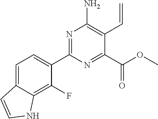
N1=C(C2=CC=C3C(=C2F)NC=C3)N=C(C(OC)=O)C(C=C)=C1N
